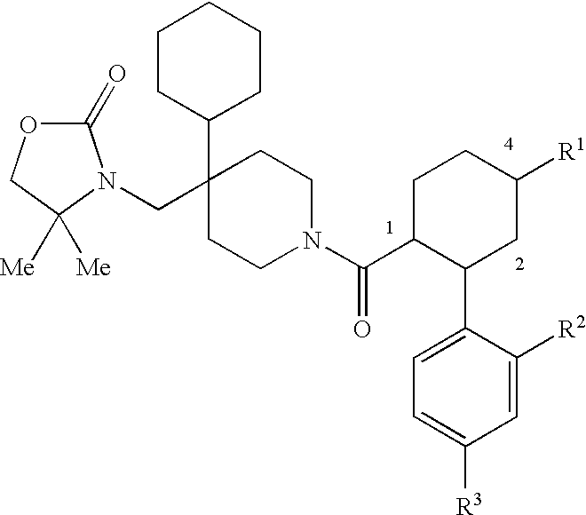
C1CC(C2(CN3C(=O)OCC3([Me])[Me])CCN(C(C3C(C4=CC=C([R3])C=C4[R2])CC([R1])CC3)=O)CC2)CCC1
